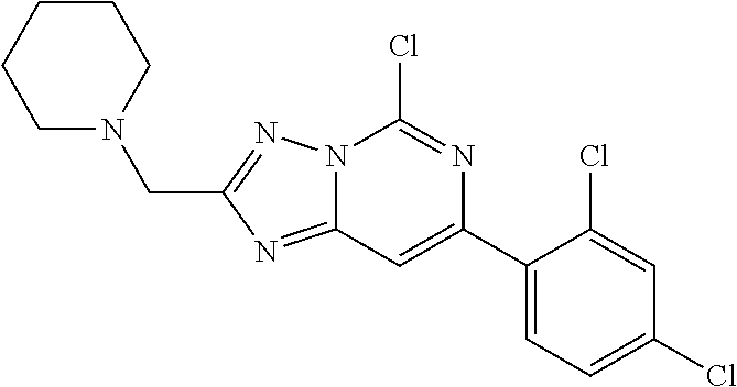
N12C(=NC(CN3CCCCC3)=N1)C=C(C1=CC=C(Cl)C=C1Cl)N=C2Cl
